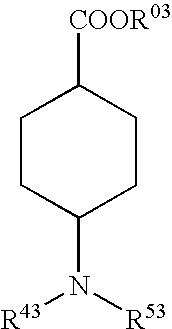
C1CC(N([R53])[R43])CCC1[COOR03]
